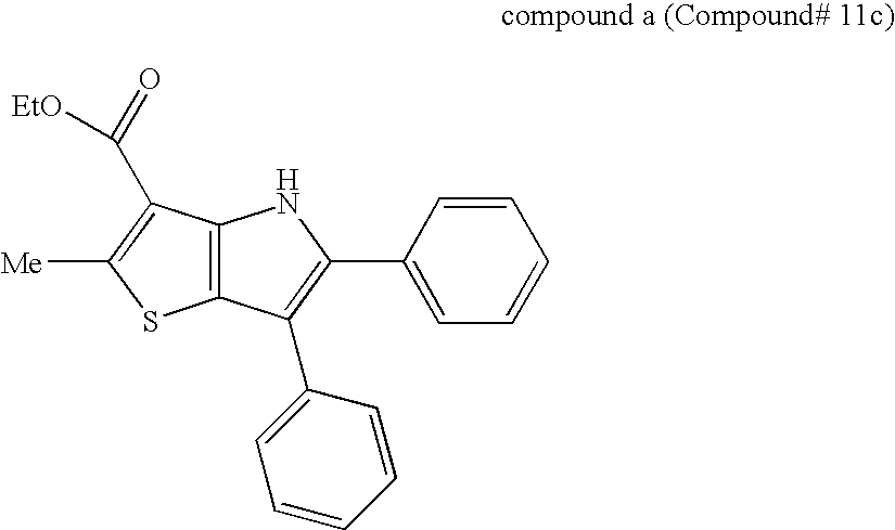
C12=C(C(C3=CC=CC=C3)=C(C3=CC=CC=C3)N1)SC([Me])=C2C(=O)[EtO]
